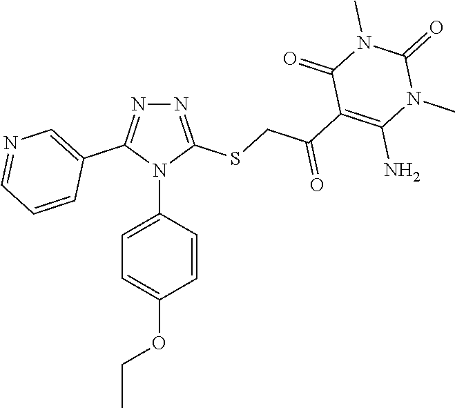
N1=C(SCC(C2=C(N)N(C)C(=O)N(C)C2=O)=O)N(C2=CC=C(OCC)C=C2)C(C2=CN=CC=C2)=N1
